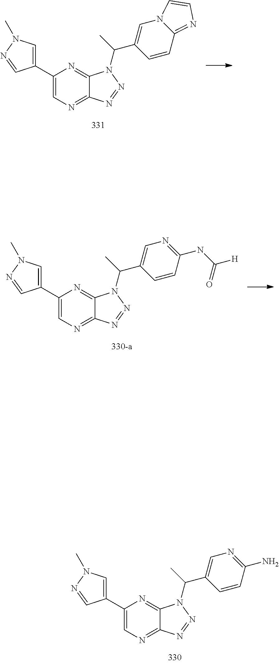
C1(C2=CN(C)N=C2)=CN=C2C(=N1)N(C(C1=CN3C(=NC=C3)C=C1)C)N=N2.C1(C2=CN(C)N=C2)=CN=C2C(=N1)N(C(C1=CN=C(NC([H])=O)C=C1)C)N=N2.C1(C2=CN(C)N=C2)=CN=C2C(=N1)N(C(C1=CN=C(N)C=C1)C)N=N2
